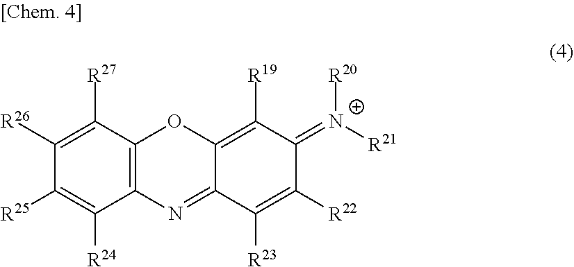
C1([R25])=C([R24])C2=C(C([R27])=C1[R26])OC1=C([R19])C(=[N+]([R21])[R20])C([R22])=C([R23])C1=N2
